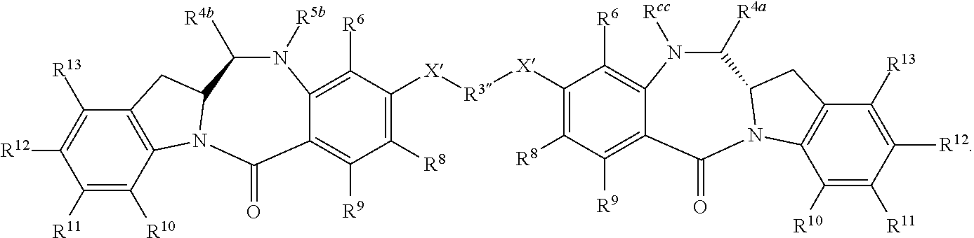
C12=C(C([R13])=C([R12])C([R11])=C1[R10])CC1N2C(=O)C2=C([R9])C([R8])=C([X][R3][X]C3=C([R8])C([R9])=C4C(=O)N5C6=C(C([R13])=C([R12])C([R11])=C6[R10])CC5C([R4a])N([Rcc])C4=C3[R6])C([R6])=C2N([R5b])C1[R4b]
